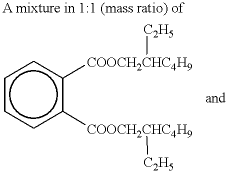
c1ccc([COOCH2CHC4H9][C2H5])c([COOCH2CHC4H9][C2H5])c1
